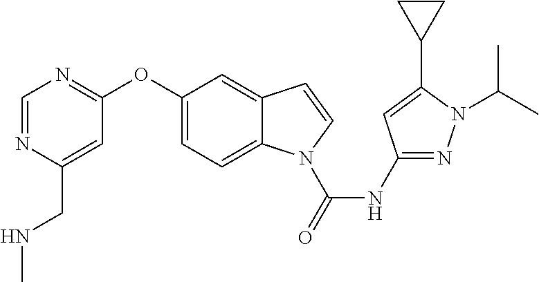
C1(OC2=NC=NC(CNC)=C2)=CC=C2C(=C1)C=CN2C(NC1=NN(C(C)C)C(C2CC2)=C1)=O
